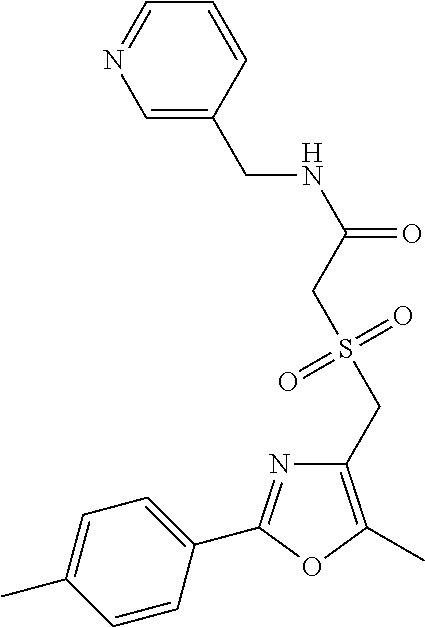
C1=C(C)C=CC(C2=NC(CS(CC(NCC3=CN=CC=C3)=O)(=O)=O)=C(C)O2)=C1
